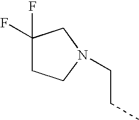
C1(F)(F)CCN(CCC)C1
